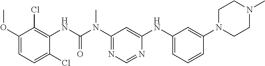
O(C1=CC=C(Cl)C(NC(N(C2=NC=NC(NC3=CC=CC(N4CCN(C)CC4)=C3)=C2)C)=O)=C1Cl)C
